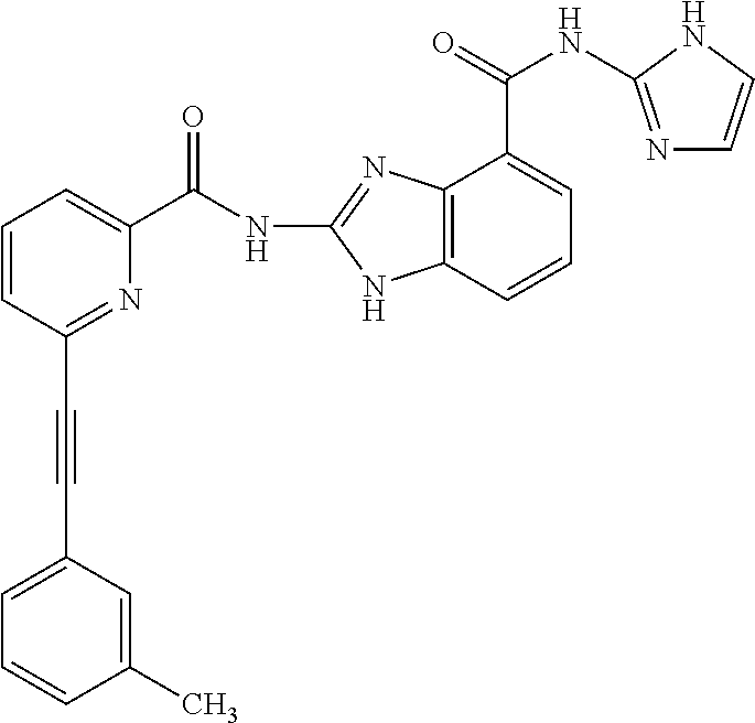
C1=CC(C#CC2=CC=CC(C)=C2)=NC(C(NC2=NC3=C(N2)C=CC=C3C(NC2=NC=CN2)=O)=O)=C1
